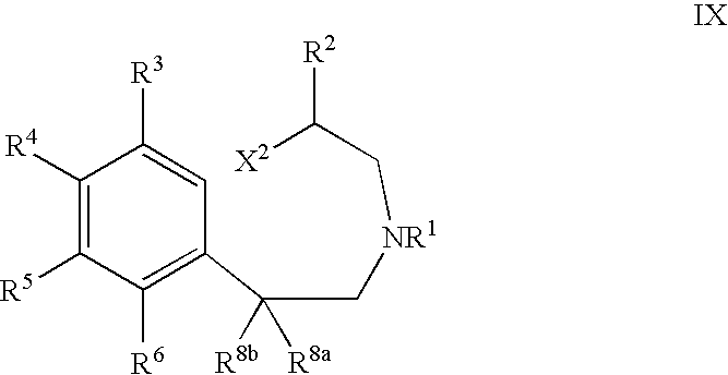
C1([R4])=C([R5])C([R6])=C(C([R8a])([R8b])C[NR1]CC([X2])[R2])C=C1[R3]
